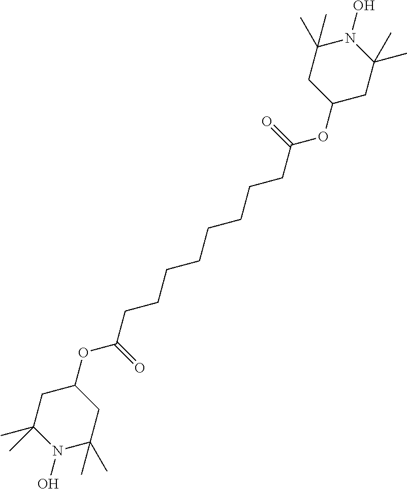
C1(OC(=O)CCCCCCCCC(=O)OC2CC(C)(C)N(O)C(C)(C)C2)CC(C)(C)N(O)C(C)(C)C1
